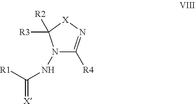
N1(NC(=[X])[R1])C([R4])=N[X]C1([R3])[R2]
